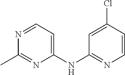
C1(NC2=NC=CC(Cl)=C2)=CC=NC(C)=N1
